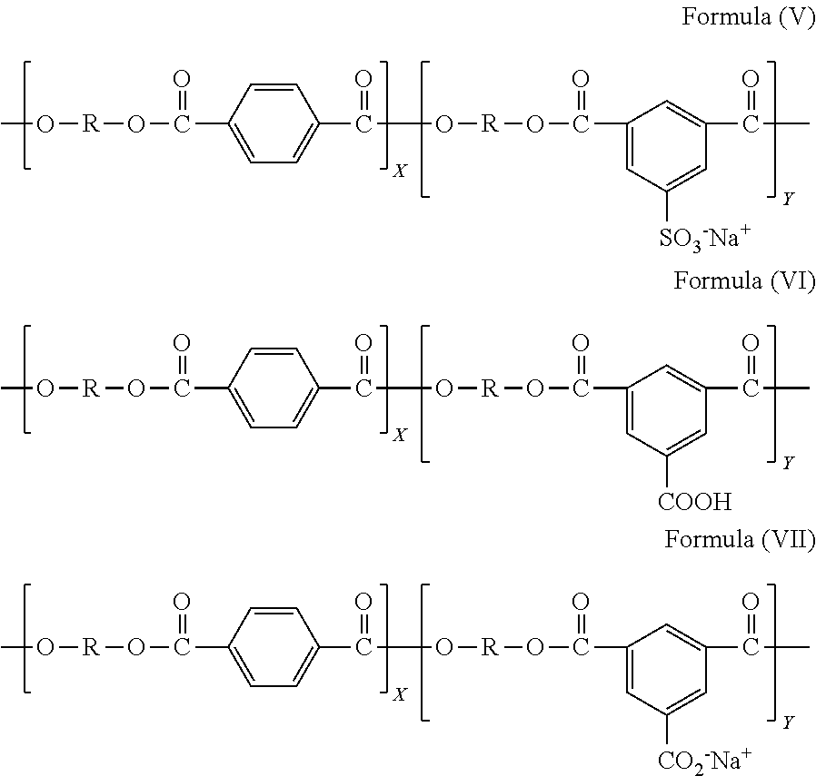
[R](OC(C1=CC=C(C(O[R]OC(C2=CC([SO3-Na+])=CC(C(C)=O)=C2)=O)=O)C=C1)=O)OC.[R](OC(C1=CC=C(C(O[R]OC(C2=CC([COOH])=CC(C(C)=O)=C2)=O)=O)C=C1)=O)OC.[R](OC(C1=CC=C(C(O[R]OC(C2=CC([CO2-Na+])=CC(C(C)=O)=C2)=O)=O)C=C1)=O)OC
